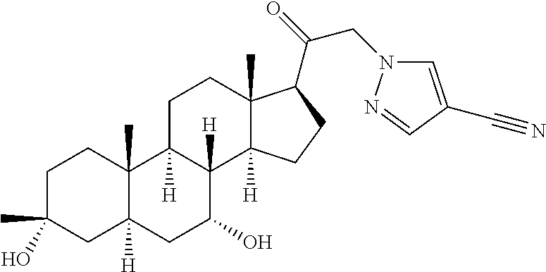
C1C(C)(O)CC2([H])C(C)(C1)C1([H])C([H])(C(O)C2)C2([H])C(C)(CC1)C(C(=O)CN1C=C(C#N)C=N1)CC2
